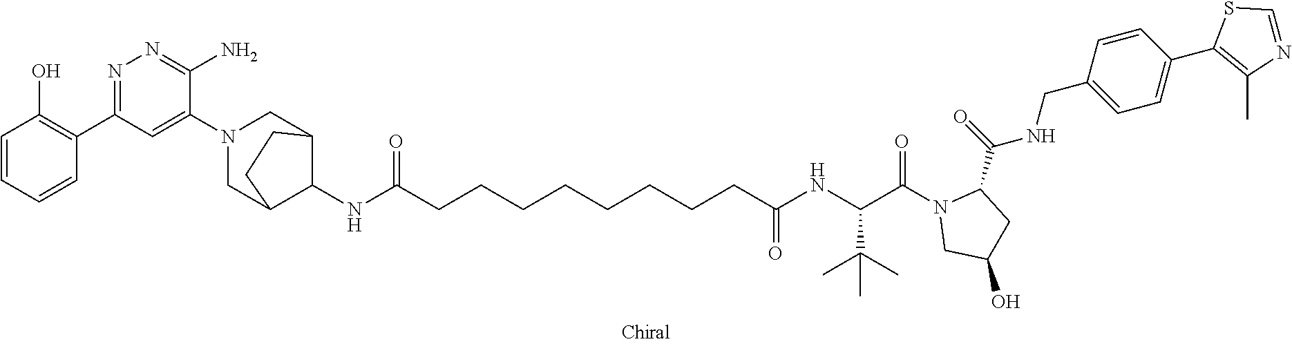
C1=CC=CC(C2=NN=C(N)C(N3CC4C(NC(CCCCCCCCC(NC(C(N5CC(O)CC5C(=O)NCC5=CC=C(C6=C(C)N=CS6)C=C5)=O)C(C)(C)C)=O)=O)C(C3)CC4)=C2)=C1O
